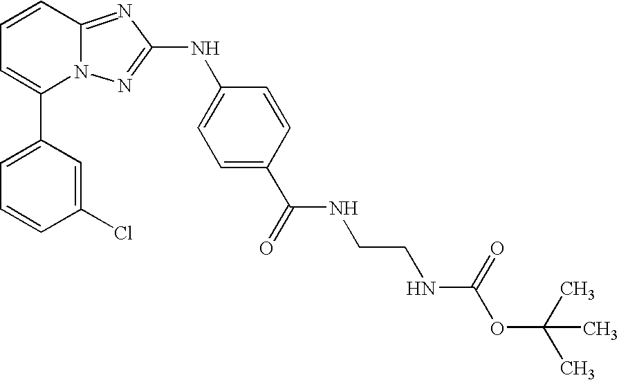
C1(C2=CC=CC3=NC(NC4=CC=C(C(=O)NCCNC(OC(C)(C)C)=O)C=C4)=NN23)=CC=CC(Cl)=C1
